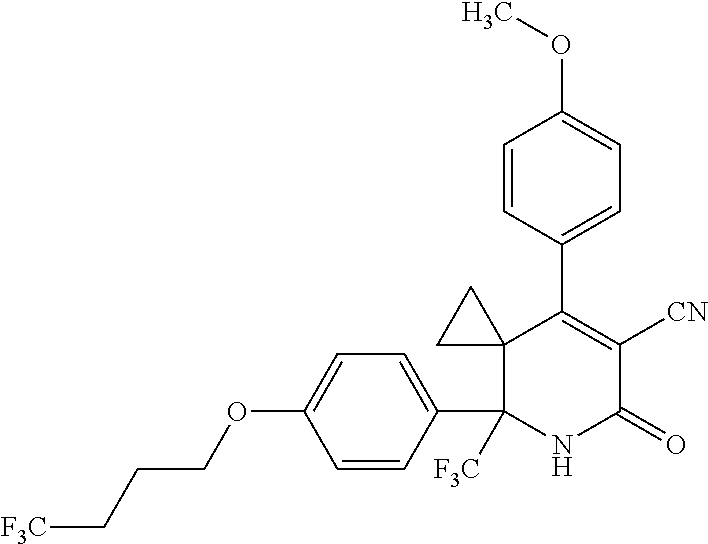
C1(C2([F3C])NC(=O)C([CN])=C(C3=CC=C(OC)C=C3)C23CC3)=CC=C(OCCC[F3C])C=C1
